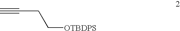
C#CCC[OTBDPS]
